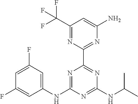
C1(NC2=NC(C3=NC(N)=CC(C(F)(F)F)=N3)=NC(NC(C)C)=N2)=CC(F)=CC(F)=C1
